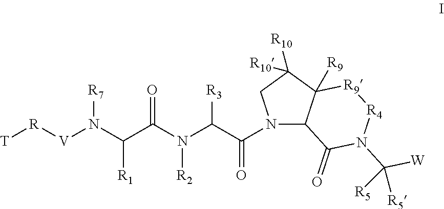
[T][R][V]N(C(C(N(C(C(N1C2C([R9])(C([R10])([R10])C1)[R9][R4]N(C([R5])([W])[R5])C2=O)=O)[R3])[R2])=O)[R1])[R7]
